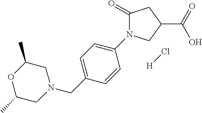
Cl[H].C1(=O)N(C2=CC=C(CN3CC(C)OC(C)C3)C=C2)CC(C(=O)O)C1
